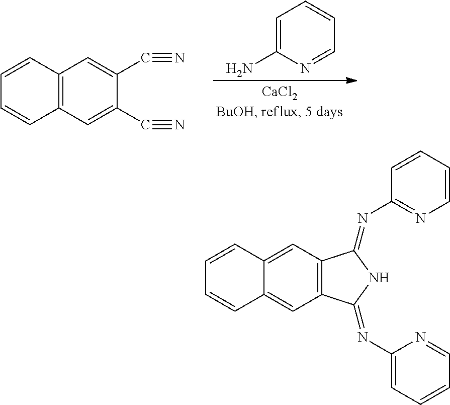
C12=C(C=C(C#N)C(C#N)=C1)C=CC=C2.C1=C(N)N=CC=C1.C12=C(C=C3C(=C1)C=CC=C3)C(=NC1=NC=CC=C1)NC2=NC1=CC=CC=N1
